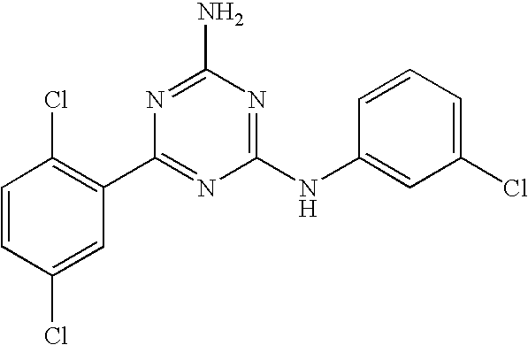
C1=CC(Cl)=CC(C2=NC(NC3=CC(Cl)=CC=C3)=NC(N)=N2)=C1Cl
